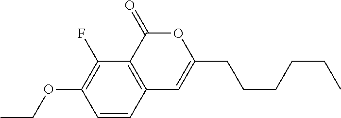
C1=CC2=C(C(F)=C1OCC)C(=O)OC(CCCCCC)=C2
